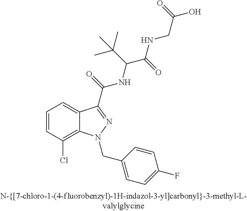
C1=CC(Cl)=C2C(=C1)C(C(=O)NC(C(NCC(=O)O)=O)C(C)(C)C)=NN2CC1=CC=C(F)C=C1
